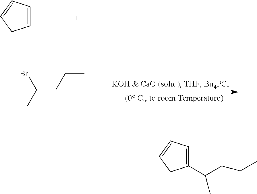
C1=CC=CC1.C(CCC)(C)Br.C1(C(CCC)C)=CC=CC1
